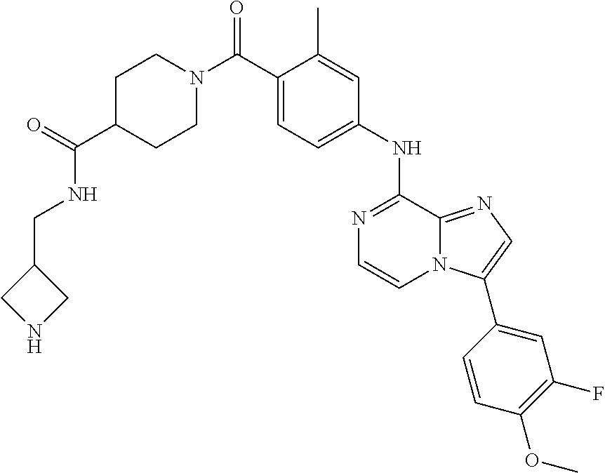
C1C(C(=O)NCC2CNC2)CCN(C(C2=CC=C(NC3=NC=CN4C3=NC=C4C3=CC(F)=C(OC)C=C3)C=C2C)=O)C1
